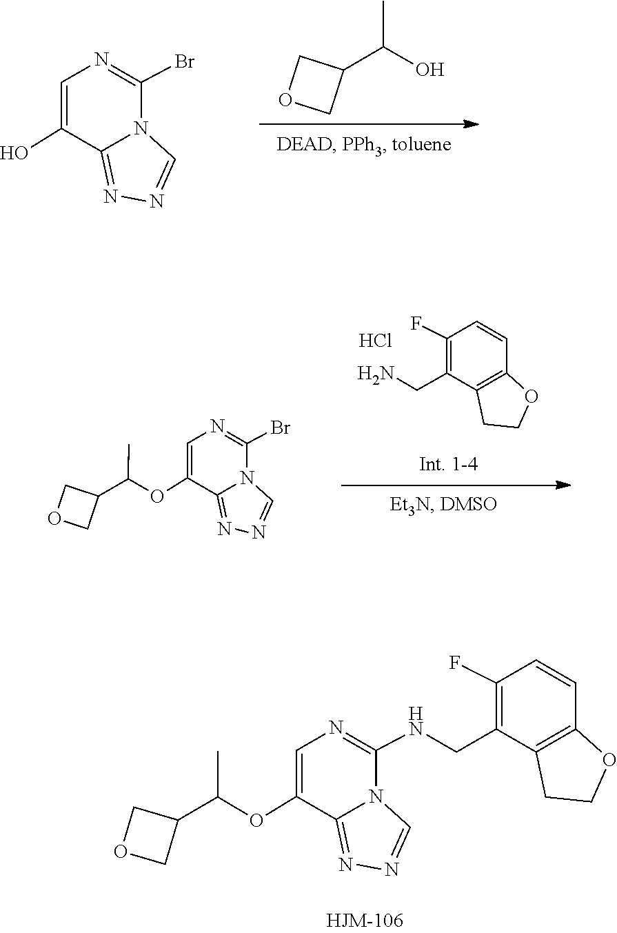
N1=C2N(C(Br)=NC=C2O)C=N1.C1(C(C)O)COC1.C1=CC2=C(C(CN)=C1F)CCO2.Cl.N1=C2N(C(Br)=NC=C2OC(C2COC2)C)C=N1.C1(NCC2=C(F)C=CC3=C2CCO3)=NC=C(OC(C2COC2)C)C2=NN=CN12
